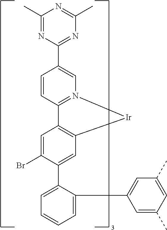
CC1=NC(C2=CN3=C(C=C2)C2=C(C=C(C4=CC=CC=C4C4=CC(C)=CC(C)=C4)C(Br)=C2)[Ir]3)=NC(C)=N1
